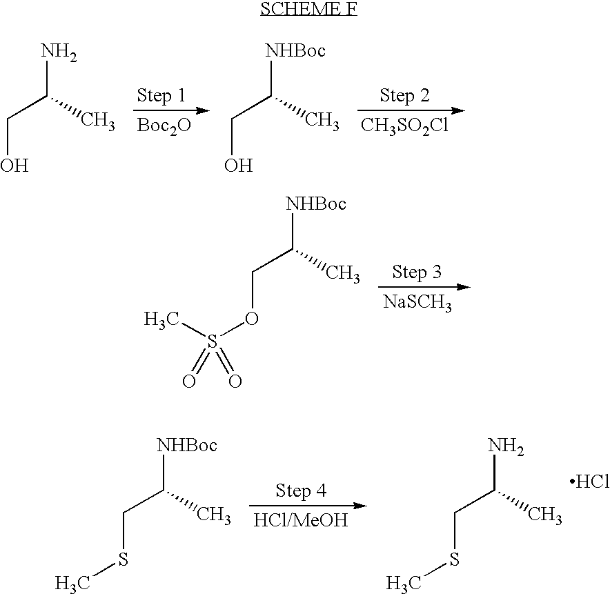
[Boc2O].[CH3SO2Cl].NC(CO)C.[NHBoc]C(CO)C.[NaSCH3].[NHBoc]C(COS(C)(=O)=O)C.[NHBoc]C(CSC)C.NC(CSC)C.Cl
